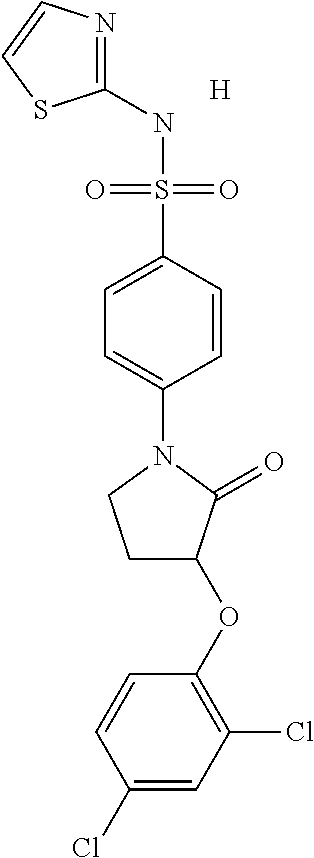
C1(NS(C2=CC=C(N3CCC(OC4=C(Cl)C=C(Cl)C=C4)C3=O)C=C2)(=O)=O)=NC=CS1.[H]
